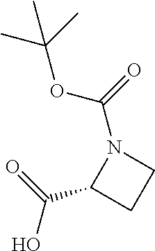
OC(C1CCN1C(=O)OC(C)(C)C)=O
